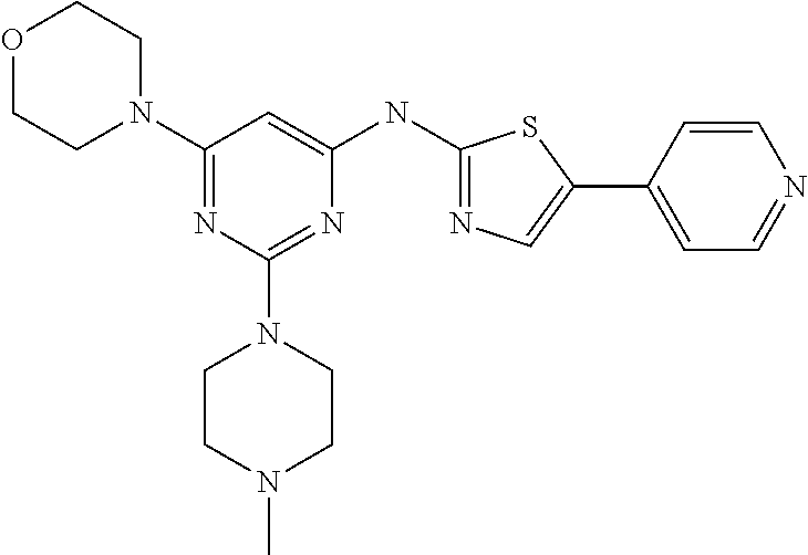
C1(N2CCOCC2)=NC(N2CCN(C)CC2)=NC(NC2=NC=C(C3=CC=NC=C3)S2)=C1
